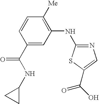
C1(C(NC2CC2)=O)=CC(NC2=NC=C(C(O)=O)S2)=C([Me])C=C1
